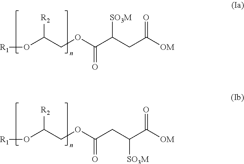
O(C(COC(C(CC([OM])=O)[SO3M])=O)[R2])[R1].O(C(COC(CC(C([OM])=O)[SO3M])=O)[R2])[R1]
